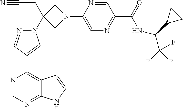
N1=CN=C2C(=C1C1=CN(C3(CC#N)CN(C4=CN=C(C(=O)NC(C(F)(F)F)C5CC5)C=N4)C3)N=C1)C=CN2
